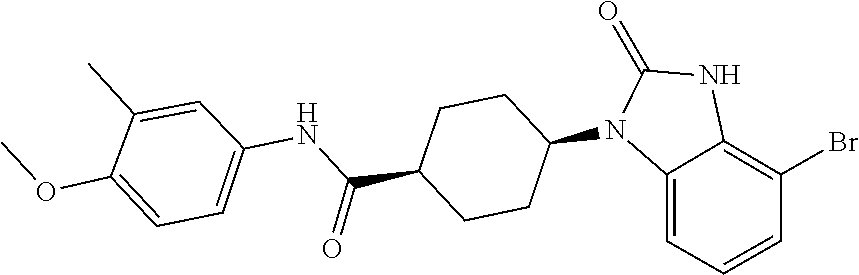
O=C1NC2=C(Br)C=CC=C2N1C1CCC(C(NC2=CC=C(OC)C(C)=C2)=O)CC1
